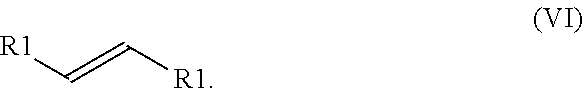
C([R1])=C[R1]
